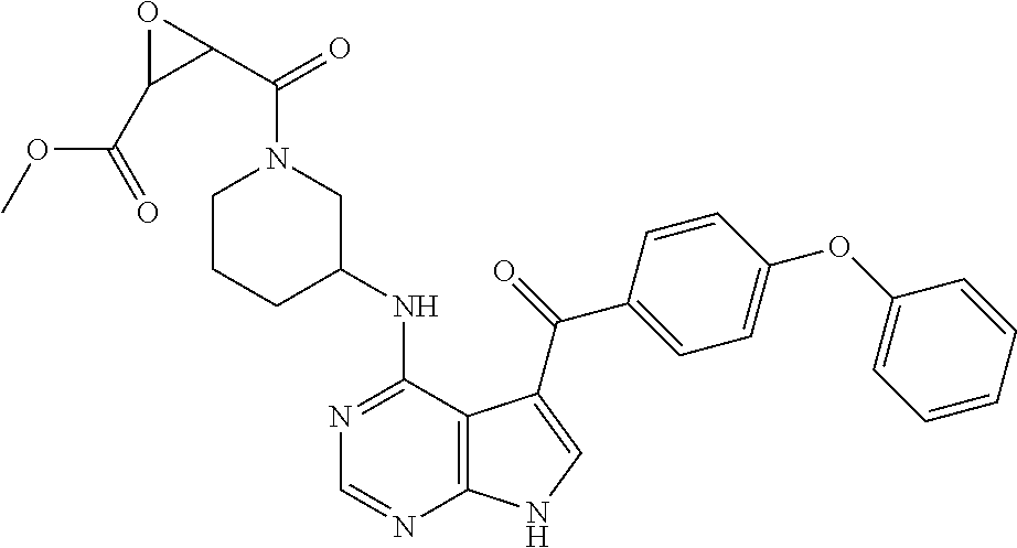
N1=C(NC2CN(C(C3OC3C(OC)=O)=O)CCC2)C2=C(N=C1)NC=C2C(=O)C1=CC=C(OC2=CC=CC=C2)C=C1
